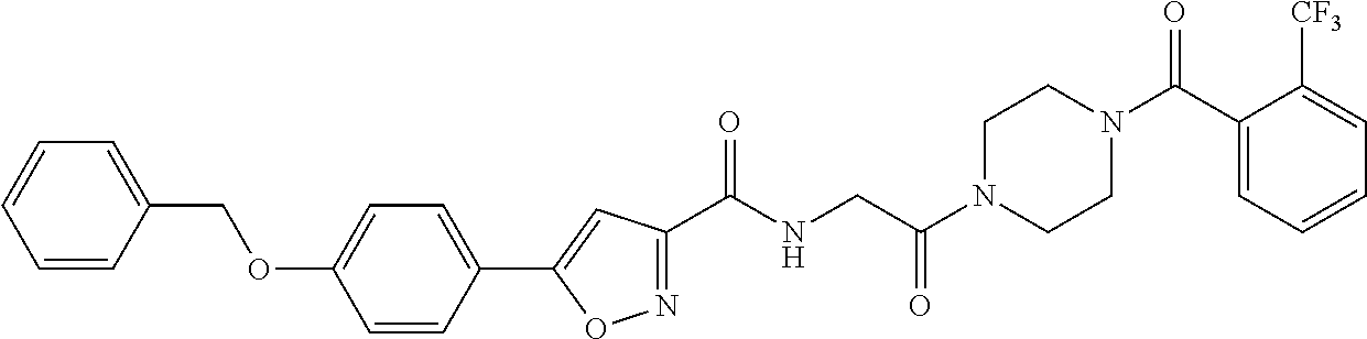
C1=CC(COC2=CC=C(C3=CC(C(NCC(N4CCN(C(C5=CC=CC=C5[CF3])=O)CC4)=O)=O)=NO3)C=C2)=CC=C1
